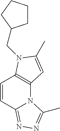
C1=CC2=NN=C(C)N2C2=C1N(CC1CCCC1)C(C)=C2
